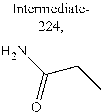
C(CC)(N)=O
